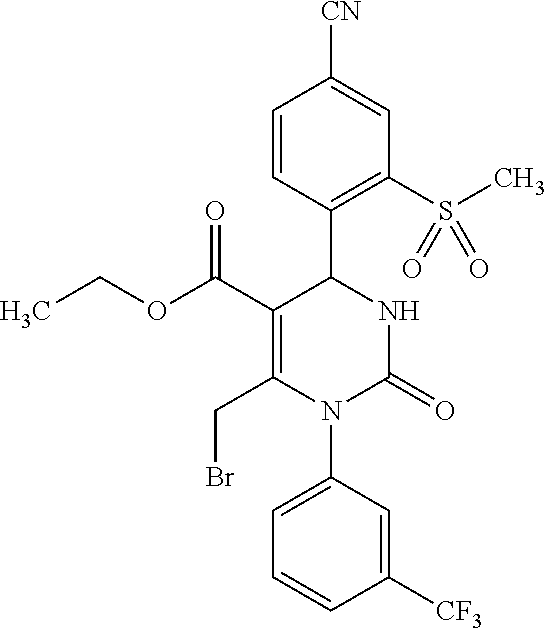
C1=CC(C2C(C(OCC)=O)=C(CBr)N(C3=CC=CC([CF3])=C3)C(=O)N2)=C(S(C)(=O)=O)C=C1[CN]
